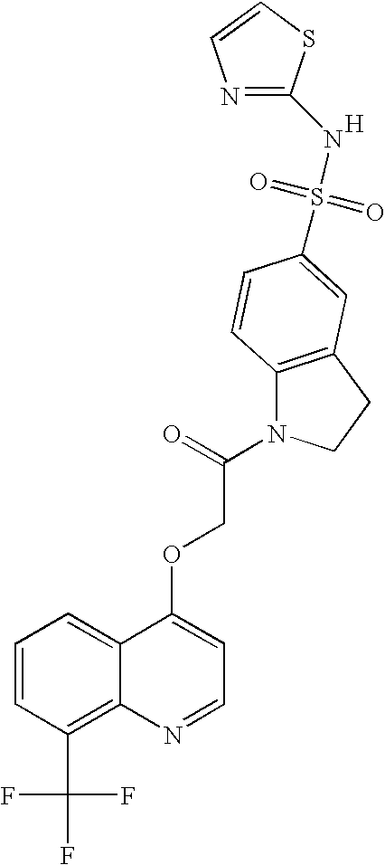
C1=CC(C(F)(F)F)=C2C(=C1)C(OCC(N1C3=C(CC1)C=C(S(NC1=NC=CS1)(=O)=O)C=C3)=O)=CC=N2.[H]
